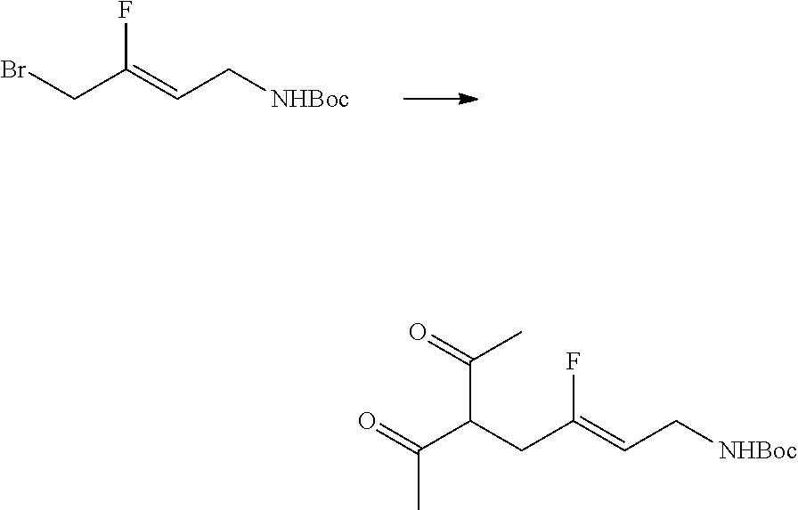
BrCC(=CC[NHBoc])F.C(CC(=CC[NHBoc])F)(C(=O)C)C(=O)C
